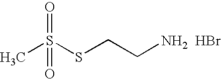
CS(SCCN)(=O)=O.Br
